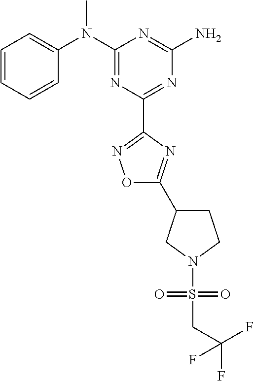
C1=CC=CC(N(C2=NC(C3=NOC(C4CCN(S(CC(F)(F)F)(=O)=O)C4)=N3)=NC(N)=N2)C)=C1
